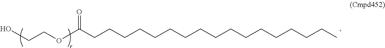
C(C(OCCO)=O)CCCCCCCCCCCCCCCC
